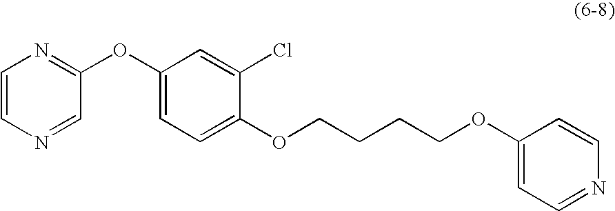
C1=CN=CC(OC2=CC=C(OCCCCOC3=CC=NC=C3)C(Cl)=C2)=N1
